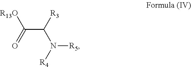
C(C([R3])N([R4])[R5])(=O)[R13O]
